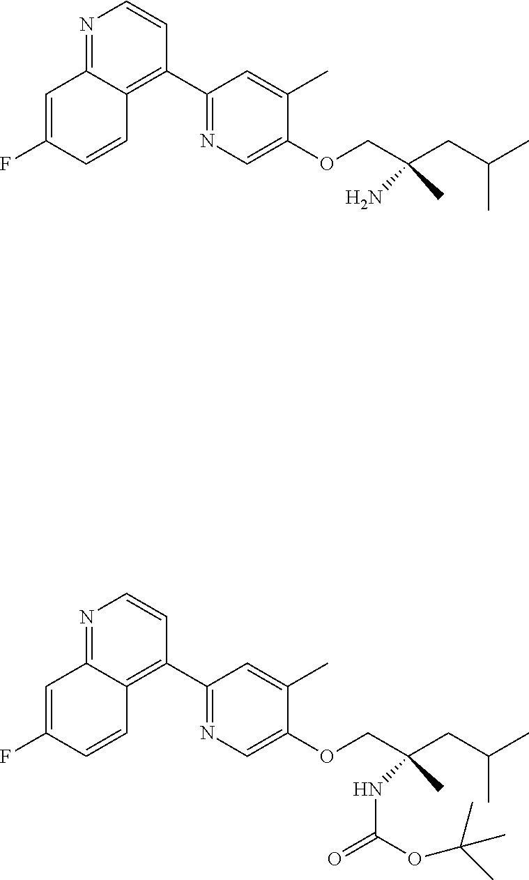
N1=C2C(=C(C3=NC=C(OCC(CC(C)C)(N)C)C(C)=C3)C=C1)C=CC(F)=C2.N1=C2C(=C(C3=NC=C(OCC(CC(C)C)(NC(=O)OC(C)(C)C)C)C(C)=C3)C=C1)C=CC(F)=C2
